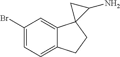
C1(Br)=CC=C2C(=C1)C1(CC2)C(N)C1
